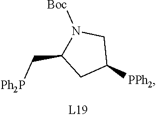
C1([PPh2])CN([Boc])C(C[Ph2P])C1
